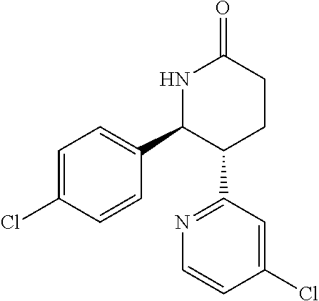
N1C(C2=CC=C(Cl)C=C2)C(C2=NC=CC(Cl)=C2)CCC1=O
